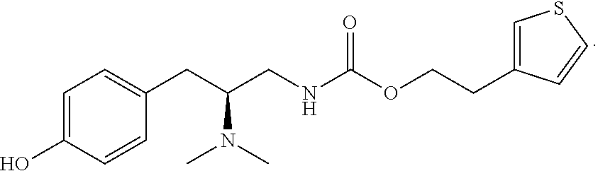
C1=C(O)C=CC(CC(CNC(OCCC2=CSC=C2)=O)N(C)C)=C1
